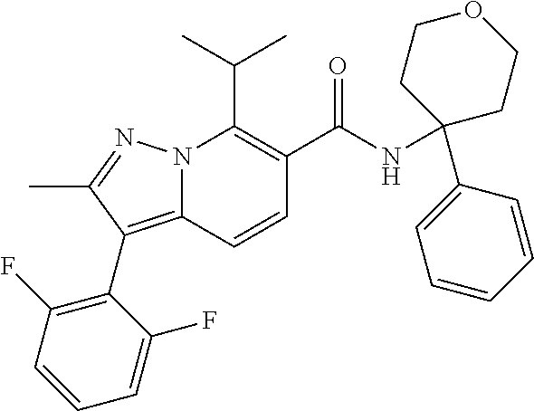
CC(C)C1=C(C(NC2(C3=CC=CC=C3)CCOCC2)=O)C=CC2=C(C3=C(F)C=CC=C3F)C(C)=NN12
